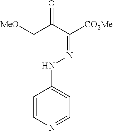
C1=CN=CC=C1NN=C(C(C[MeO])=O)[CO2Me]
